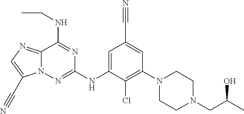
C12=NC=C(C#N)N1N=C(NC1=CC(C#N)=CC(N3CCN(CC(O)C)CC3)=C1Cl)N=C2NCC
